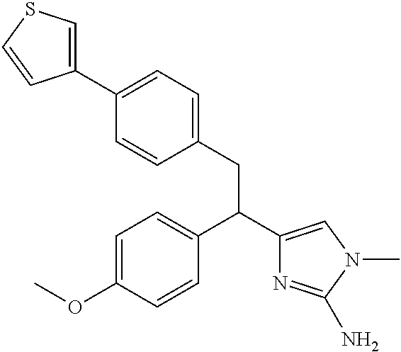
C1(C(C2=CC=C(OC)C=C2)CC2=CC=C(C3=CSC=C3)C=C2)=CN(C)C(N)=N1
